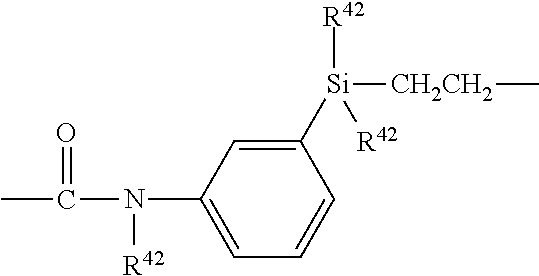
C1([Si]([CH2CH2]C)([R42])[R42])=CC(N([R42])C(=O)C)=CC=C1
